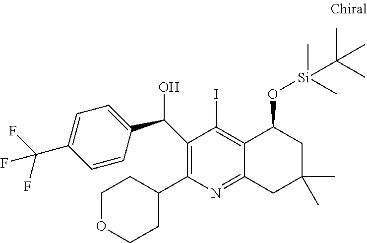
C12=C(I)C(C(C3=CC=C(C(F)(F)F)C=C3)O)=C(C3CCOCC3)N=C1CC(C)(C)CC2O[Si](C(C)(C)C)(C)C
